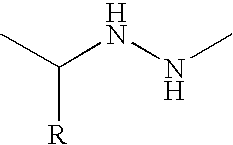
N(C)NC(C)[R]
